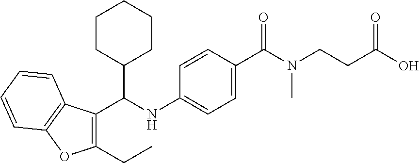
C1(C(NC2=CC=C(C(N(CCC(O)=O)C)=O)C=C2)C2CCCCC2)=C(CC)OC2=C1C=CC=C2
